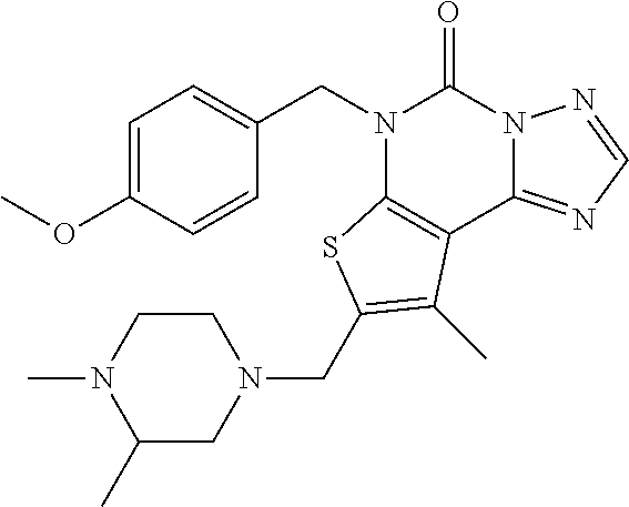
C1=C(OC)C=CC(CN2C3=C(C4=NC=NN4C2=O)C(C)=C(CN2CCN(C)C(C)C2)S3)=C1
